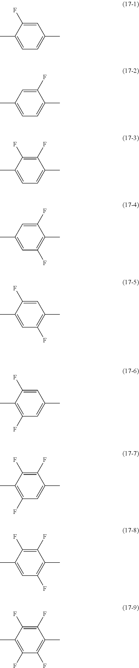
C1=C(F)C(C)=CC=C1C.C1(F)=CC(C)=CC=C1C.C1(F)=C(F)C(C)=CC=C1C.C1(F)=CC(C)=CC(F)=C1C.C1=C(F)C(C)=CC(F)=C1C.C1=C(F)C(C)=C(F)C=C1C.C1(F)=C(F)C(C)=C(F)C=C1C.C1(F)=C(F)C(C)=CC(F)=C1C.C1(F)=C(F)C(C)=C(F)C(F)=C1C
